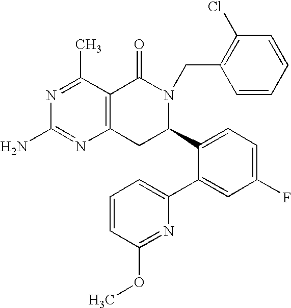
C12=C(C(C)=NC(N)=N1)C(=O)N(CC1=C(Cl)C=CC=C1)C(C1=CC=C(F)C=C1C1=CC=CC(OC)=N1)C2
